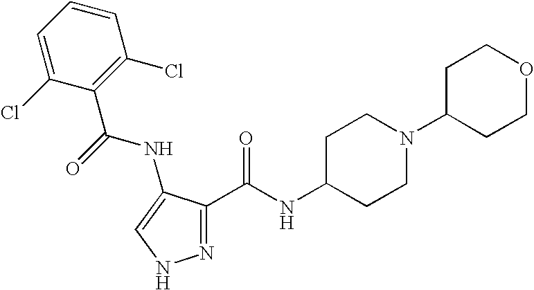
N1=C(C(NC2CCN(C3CCOCC3)CC2)=O)C(NC(C2=C(Cl)C=CC=C2Cl)=O)=CN1
